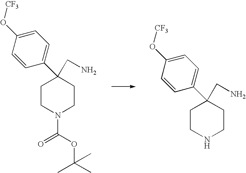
C1CN(C(=O)OC(C)(C)C)CCC1(CN)C1=CC=C(O[CF3])C=C1.C1CNCCC1(CN)C1=CC=C(O[CF3])C=C1
